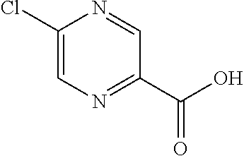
C1(Cl)=CN=C(C(O)=O)C=N1
